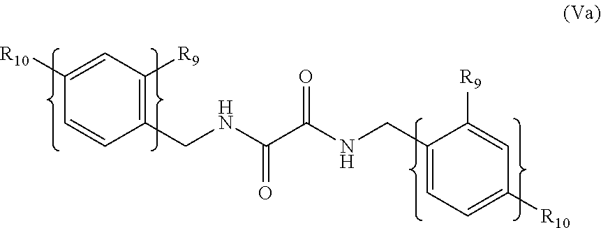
[R10]C1=CC([R9])=C(CNC(C(NCC2=CC=C([R10])C=C2[R9])=O)=O)C=C1
